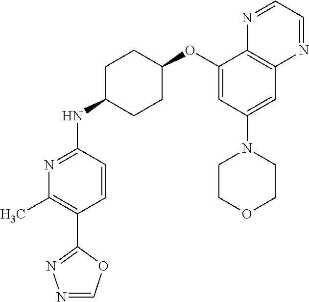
C1(OC2CCC(NC3=NC(C)=C(C4=NN=CO4)C=C3)CC2)=CC(N2CCOCC2)=CC2=C1N=CC=N2
